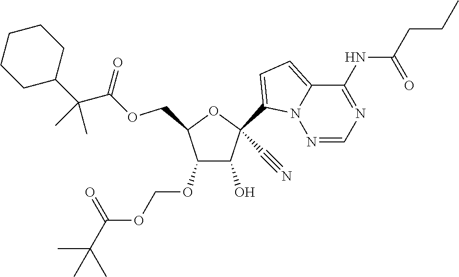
C1(O)C(OCOC(=O)C(C)(C)C)C(COC(=O)C(C2CCCCC2)(C)C)OC1(C1=CC=C2N1N=CN=C2NC(=O)CCC)C#N
